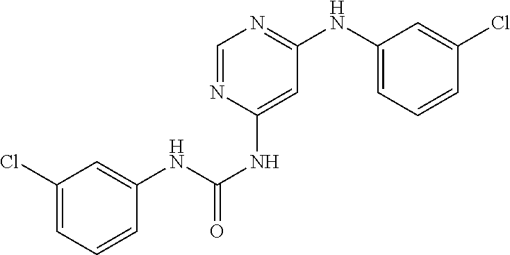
C1(Cl)=CC=CC(NC(=O)NC2=CC(NC3=CC=CC(Cl)=C3)=NC=N2)=C1
